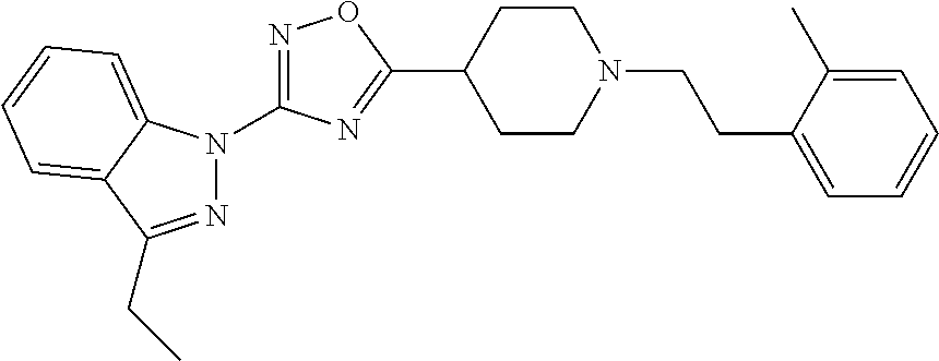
N1=C(N2N=C(CC)C3=CC=CC=C23)N=C(C2CCN(CCC3=CC=CC=C3C)CC2)O1
